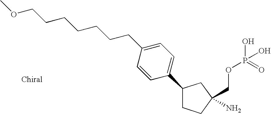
NC1(COP(O)(O)=O)CCC(C2=CC=C(CCCCCCCOC)C=C2)C1
